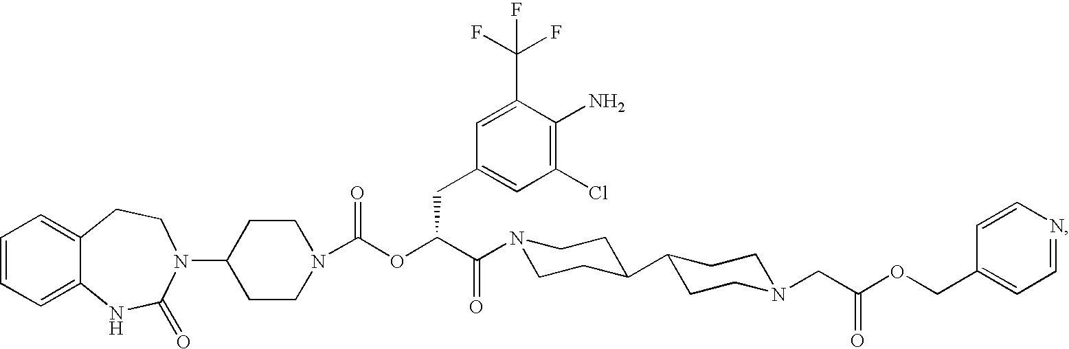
C1=CC=C2C(=C1)CCN(C1CCN(C(OC(C(=O)N3CCC(C4CCN(CC(OCC5=CC=NC=C5)=O)CC4)CC3)CC3=CC(Cl)=C(N)C(C(F)(F)F)=C3)=O)CC1)C(=O)N2
